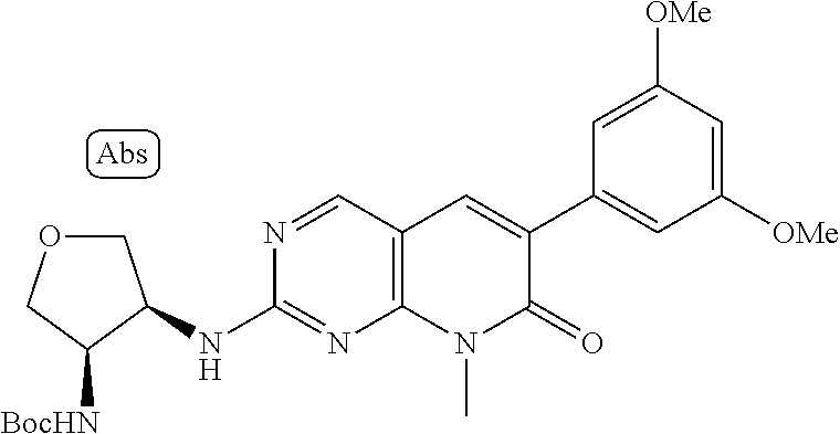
N(C1=NC2=C(C=N1)C=C(C1=CC([OMe])=CC([OMe])=C1)C(=O)N2C)C1C([BocHN])COC1
